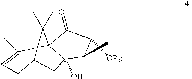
C1C=C(C)C23C(O)(CC1C2(C)C)C(C)C([OP9])C3=O
